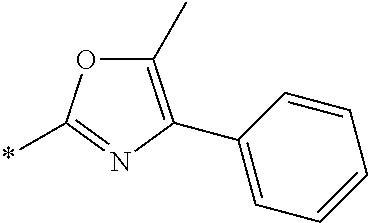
*C1=NC(C2=CC=CC=C2)=C(C)O1
